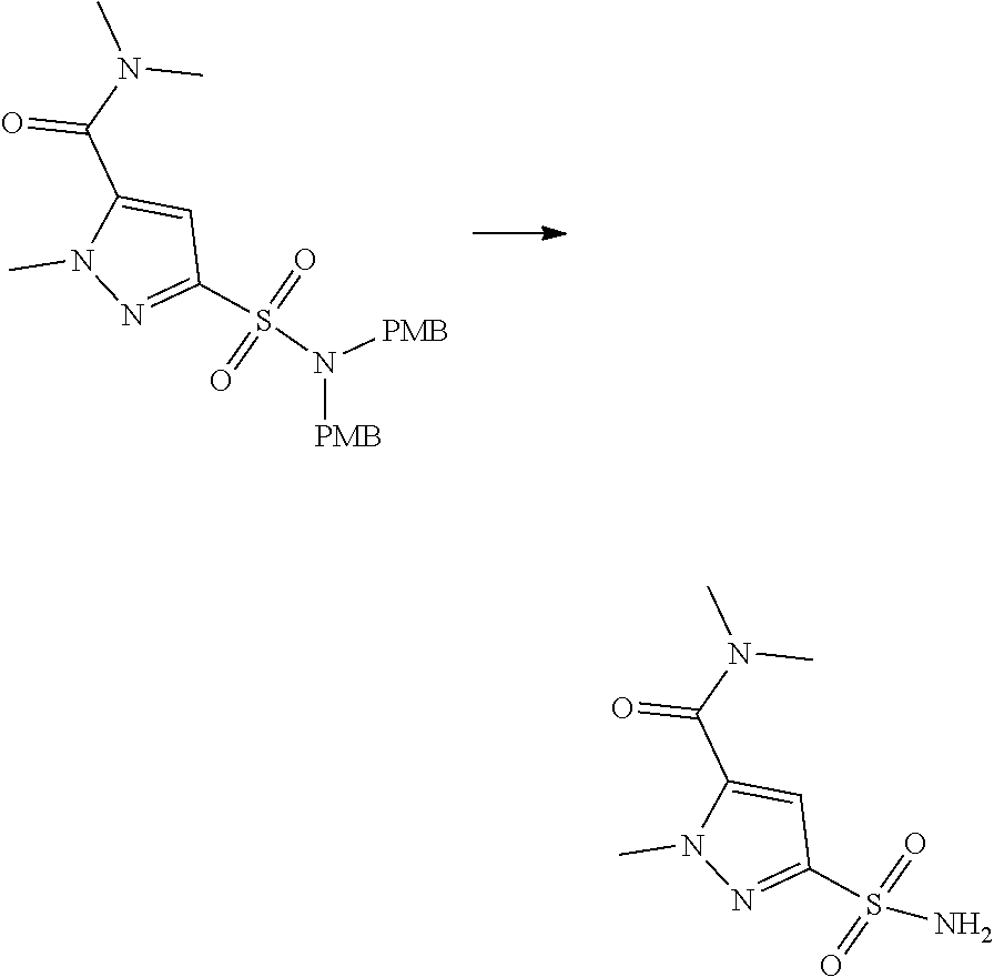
N1=C(S(=O)(=O)N([PMB])[PMB])C=C(C(N(C)C)=O)N1C.N1=C(S(=O)(=O)N)C=C(C(N(C)C)=O)N1C
